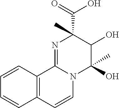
N1=C2N(C(C)(O)C(O)C1(C(O)=O)C)C=CC1=C2C=CC=C1
